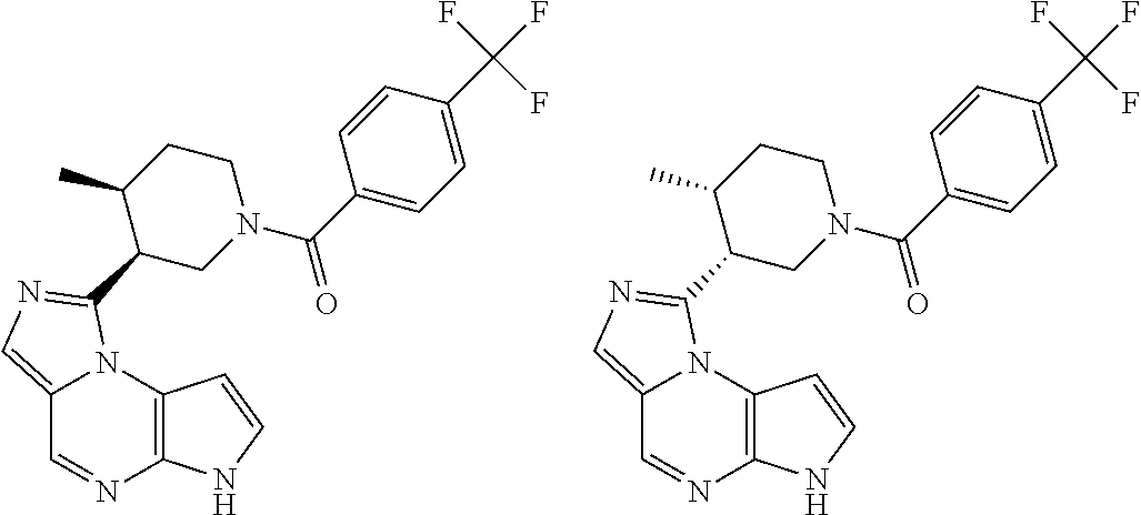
C12=CN=C(C3CN(C(C4=CC=C(C(F)(F)F)C=C4)=O)CCC3C)N1C1=C(N=C2)NC=C1.C12=CN=C(C3CN(C(C4=CC=C(C(F)(F)F)C=C4)=O)CCC3C)N1C1=C(N=C2)NC=C1
